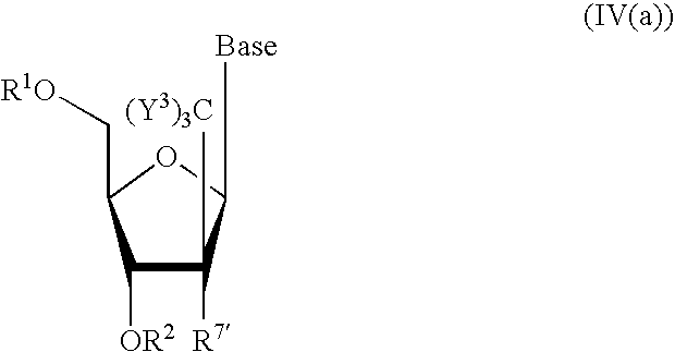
C1([OR2])C([R7])([(Y3)3C])C([Base])OC1C[R1O]
